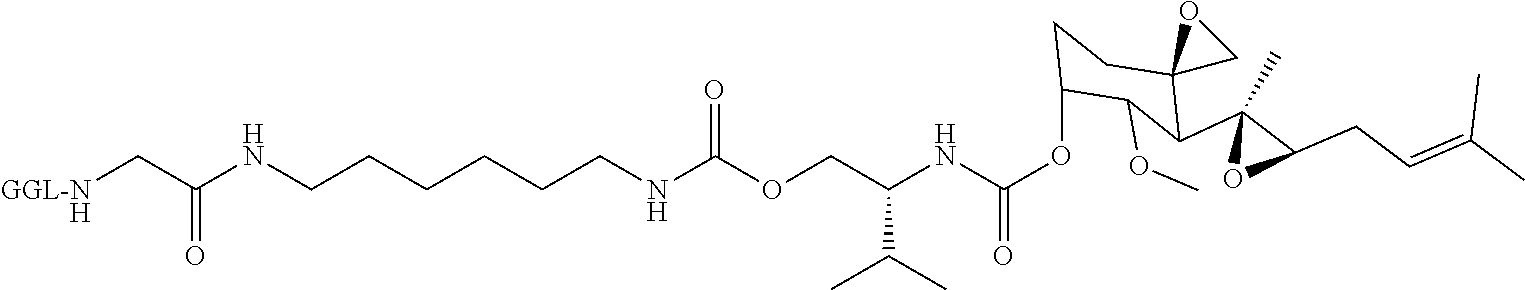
C(CCCCNC(OCC(NC(OC1CCC2(C(C3(C)OC3CC=C(C)C)C1OC)CO2)=O)C(C)C)=O)CNC(C[GGL-NH])=O
